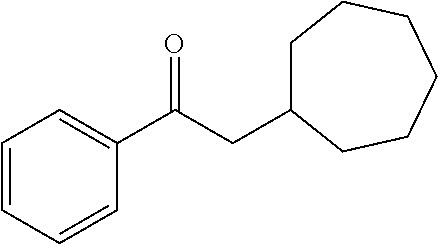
C1=CC=CC(C(CC2CCCCCC2)=O)=C1
